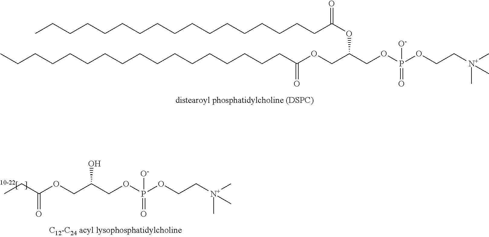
CCCCCCCCCCCCCCCCCC(OCC(COP(OCC[N+](C)(C)C)([O-])=O)OC(CCCCCCCCCCCCCCCCC)=O)=O.CCC(OCC(COP(OCC[N+](C)(C)C)([O-])=O)O)=O
